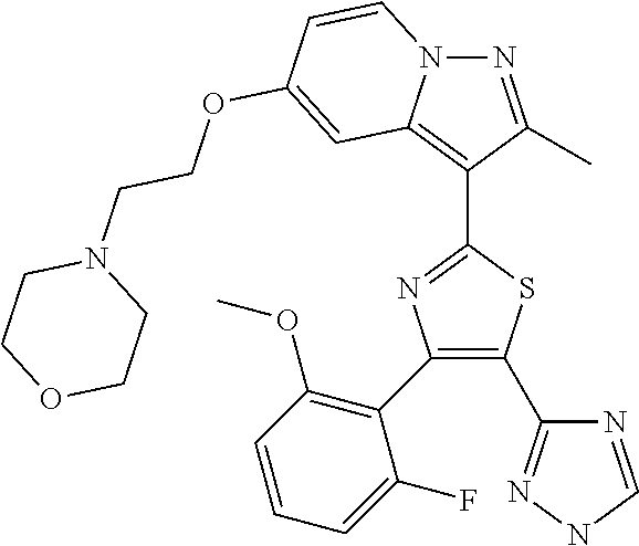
N1C=NC(C2=C(C3=C(OC)C=CC=C3F)N=C(C3=C4N(N=C3C)C=CC(OCCN3CCOCC3)=C4)S2)=N1
